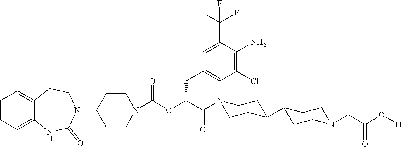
C1=CC=C2C(=C1)CCN(C1CCN(C(OC(CC3=CC(Cl)=C(N)C(C(F)(F)F)=C3)C(=O)N3CCC(C4CCN(CC(O[H])=O)CC4)CC3)=O)CC1)C(=O)N2
